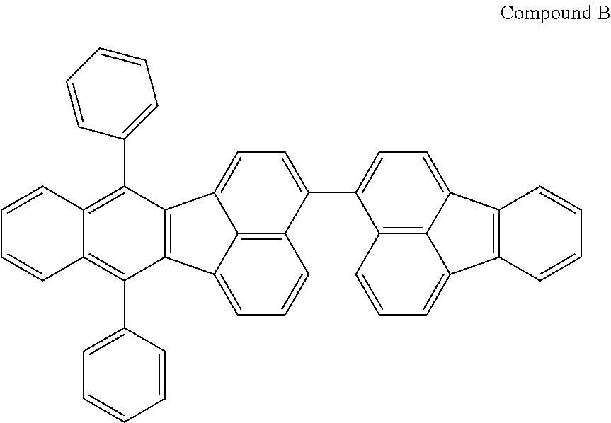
C1(C2=CC=C3C4=C(C5=CC=CC2=C35)C=CC=C4)=CC=C2C3=C(C4=CC=CC1=C24)C(C1=CC=CC=C1)=C1C=CC=CC1=C3C1=CC=CC=C1
